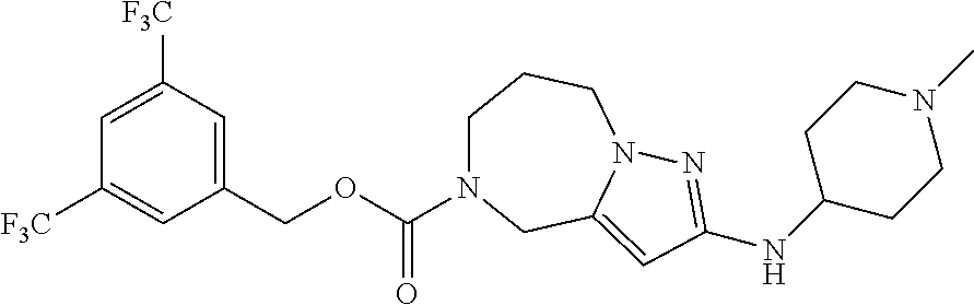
C1(COC(=O)N2CCCN3C(=CC(NC4CCN(C)CC4)=N3)C2)=CC([F3C])=CC([F3C])=C1
